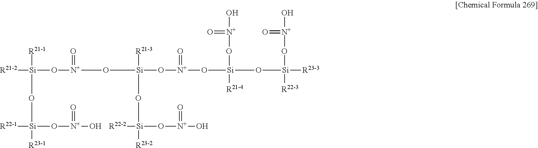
[R21-2][Si](O[N+](O[Si](O[N+](O[Si](O[Si]([R23-3])(O[N+](=O)O)[R22-3])(O[N+](O)=O)[R21-4])=O)([R21-3])O[Si]([R23-2])(O[N+](O)=O)[R22-2])=O)([R21-1])O[Si]([R23-1])(O[N+](O)=O)[R22-1]
